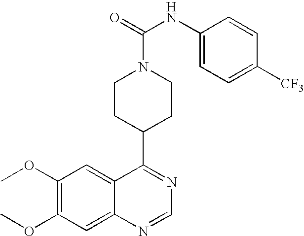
C1(OC)=C(OC)C=C2C(=C1)C(C1CCN(C(=O)NC3=CC=C([CF3])C=C3)CC1)=NC=N2
